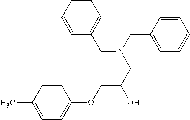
C1=CC(OCC(O)CN(CC2=CC=CC=C2)CC2=CC=CC=C2)=CC=C1C
